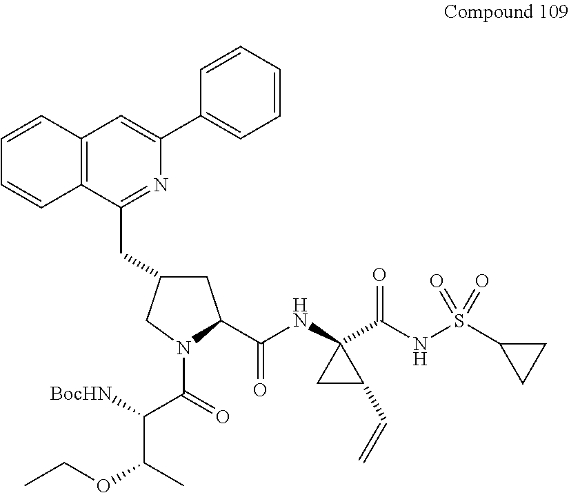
C1C(CC2=NC(C3=CC=CC=C3)=CC3=C2C=CC=C3)CN(C(=O)C([BocHN])C(C)OCC)C1C(NC1(C(NS(C2CC2)(=O)=O)=O)CC1C=C)=O
